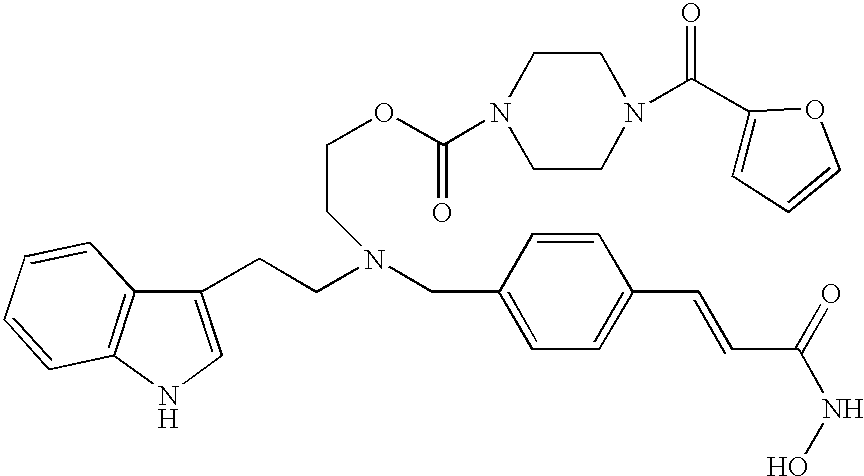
C1(CN(CCC2=CNC3=C2C=CC=C3)CCOC(=O)N2CCN(C(C3=CC=CO3)=O)CC2)=CC=C(C=CC(NO)=O)C=C1
